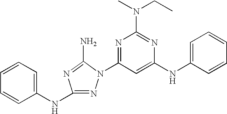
N1=C(NC2=CC=CC=C2)N=C(N)N1C1=NC(N(CC)C)=NC(NC2=CC=CC=C2)=C1
